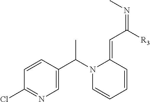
C1=CC(C(N2C=CC=CC2=CC([R3])=NC)C)=CN=C1Cl
